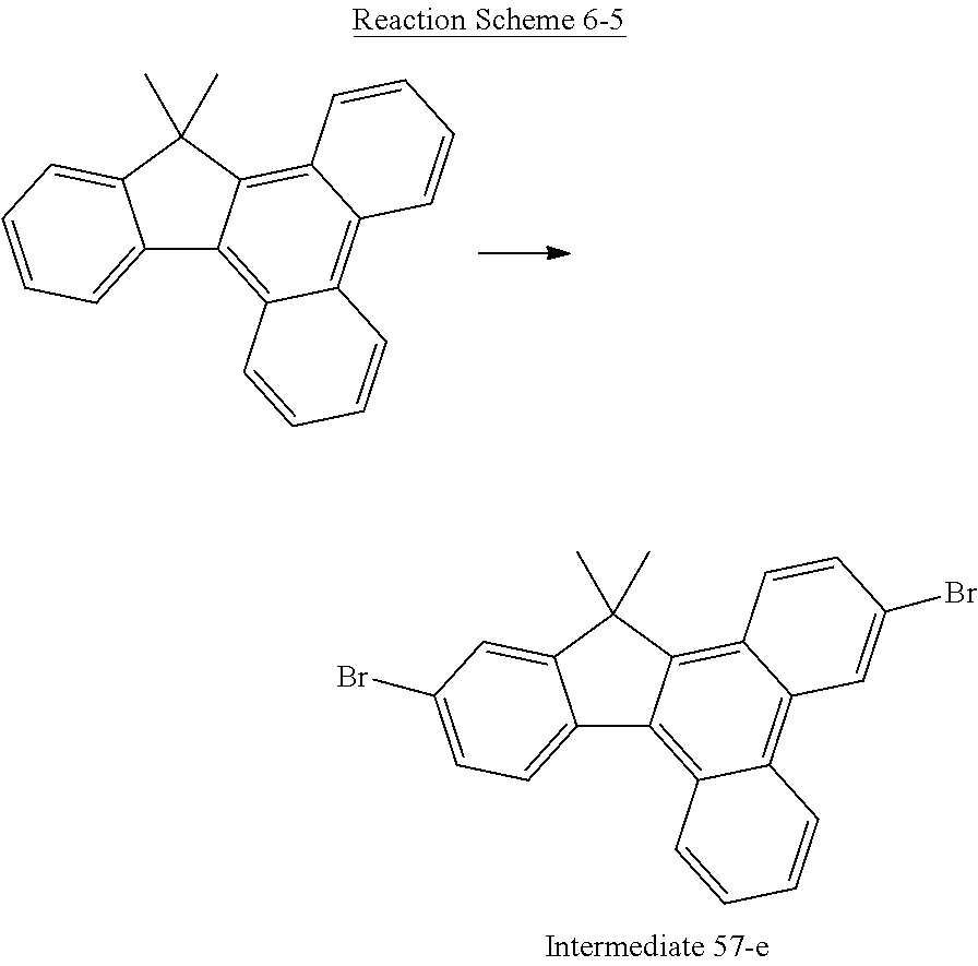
C12=CC=CC=C1C(C)(C)C1=C3C(=C4C(=C21)C=CC=C4)C=CC=C3.C12=CC=C(Br)C=C1C(C)(C)C1=C3C(=C4C(=C21)C=CC=C4)C=C(Br)C=C3
